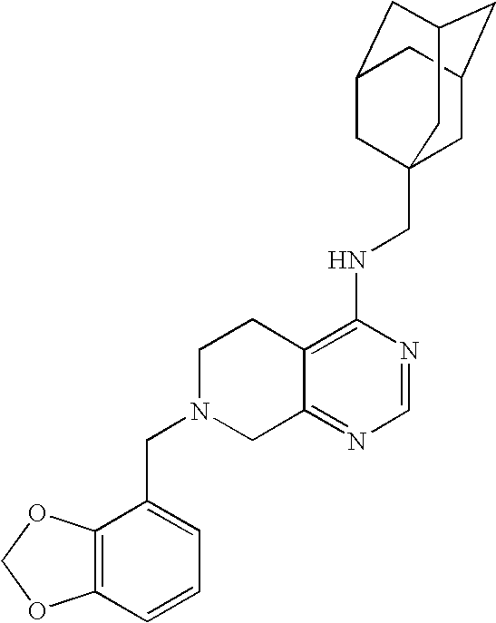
C12=C(NCC34CC5CC(CC(C3)C5)C4)N=CN=C1CN(CC1=CC=CC3=C1OCO3)CC2
